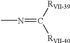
[RVII-39]C([RVII-40])=NC
